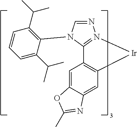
N1=CN(C2=C(C(C)C)C=CC=C2C(C)C)C2=N1[Ir]C1=C2C=C2C(=C1)N=C(C)O2
